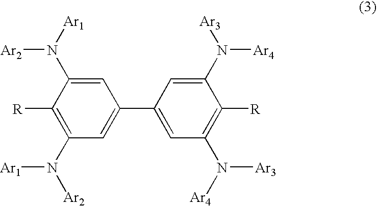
C1=C(C2=CC(N([Ar4])[Ar3])=C([R])C(N([Ar4])[Ar3])=C2)C=C(N([Ar1])[Ar2])C([R])=C1N([Ar1])[Ar2]
